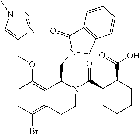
C12=C(C(=O)N(CC3C4=C(OCC5=CN(C)N=N5)C=CC(Br)=C4CCN3C(C3CCCCC3C(=O)O)=O)C1)C=CC=C2
